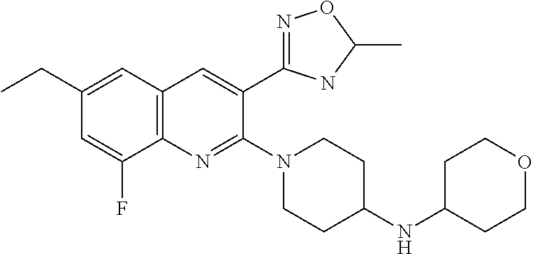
C1(CC)=CC2=C(N=C(N3CCC(NC4CCOCC4)CC3)C(C3=NOC(C)N3)=C2)C(F)=C1
